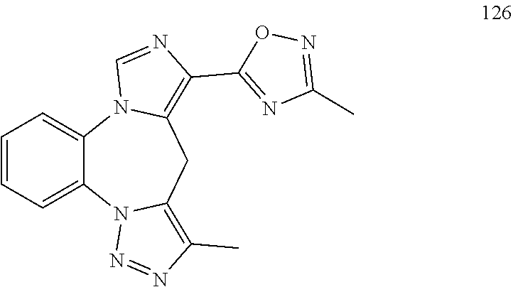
C1=CC=C2C(=C1)N1C(=C(C3=NC(C)=NO3)N=C1)CC1=C(C)N=NN21
